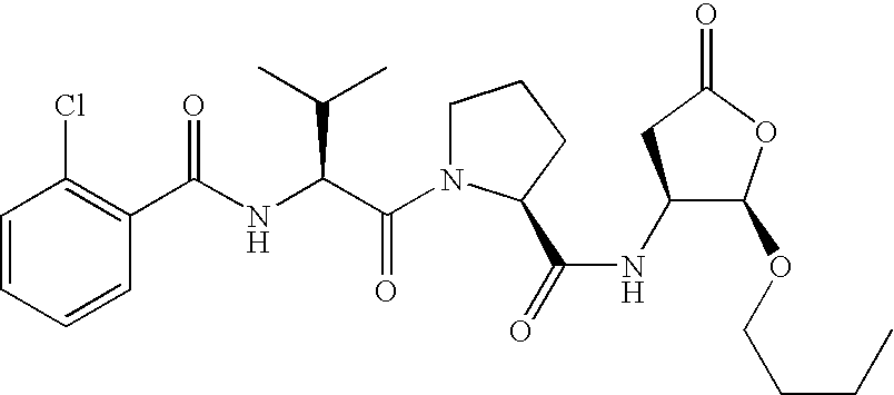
C1=CC=CC(Cl)=C1C(NC(C(N1CCCC1C(=O)NC1C(OCCCC)OC(=O)C1)=O)C(C)C)=O
